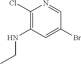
C1(Cl)=C(NCC)C=C(Br)C=N1
